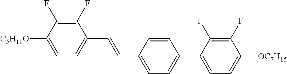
C1(F)=C(F)C([C5H11O])=CC=C1C=CC1=CC=C(C2=CC=C([OC7H15])C(F)=C2F)C=C1
